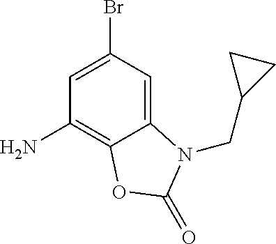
C1=C(Br)C=C2C(=C1N)OC(=O)N2CC1CC1
